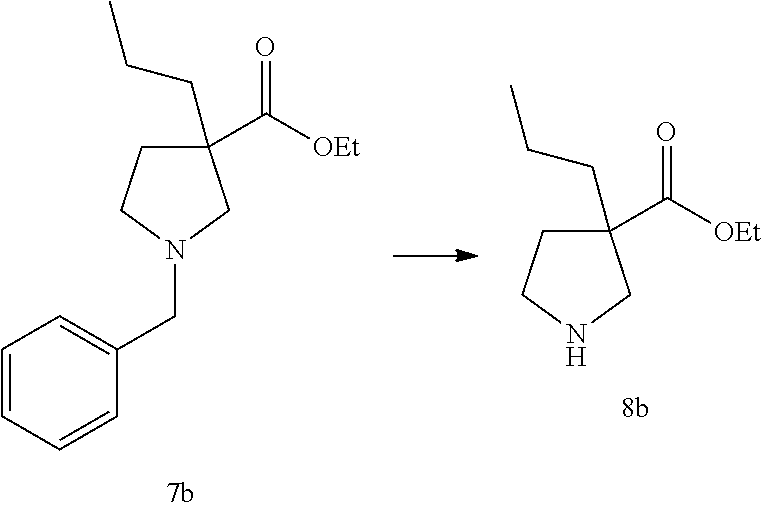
C1(C([OEt])=O)(CCC)CCN(CC2=CC=CC=C2)C1.C1(C([OEt])=O)(CCC)CCNC1
